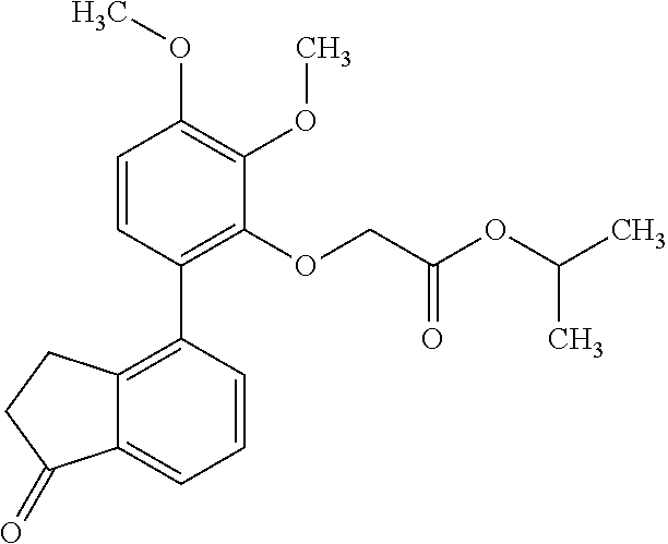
C12=C(C3=C(OCC(OC(C)C)=O)C(OC)=C(OC)C=C3)C=CC=C1C(=O)CC2
